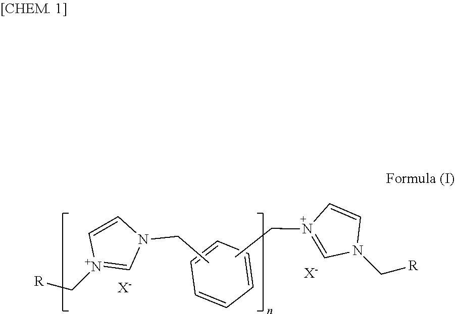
C1=CC=CC=C1.CCN1C=C[N+](C[R])=C1.CCN1=CN(C[R])C=C1.[X-].[X-]
